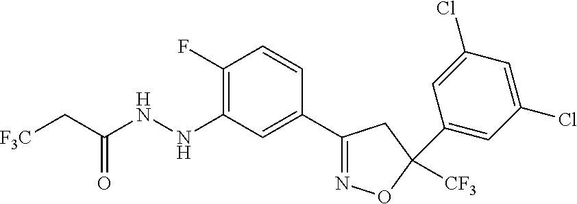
C1(F)=C(NNC(C[F3C])=O)C=C(C2=NOC([CF3])(C3=CC(Cl)=CC(Cl)=C3)C2)C=C1
